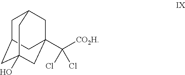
C1C2CC3(O)CC(C([CO2H])(Cl)Cl)(CC1C3)C2
